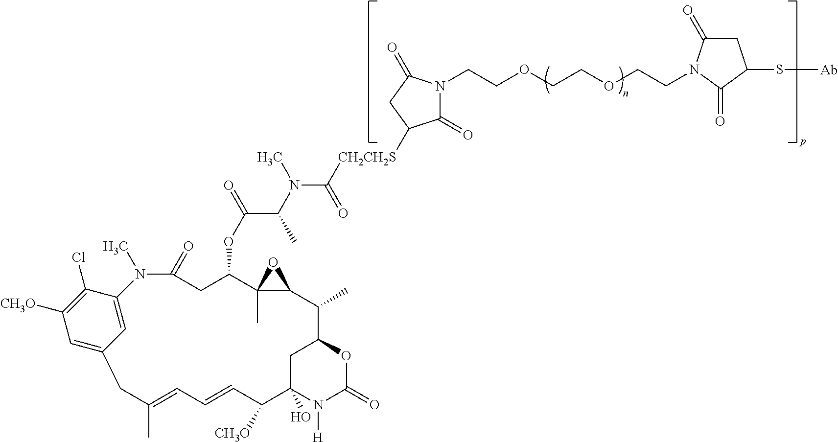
C1C(=O)N(CCOCCOCCN2C(=O)C([CH2CH2S]C(N(C(C(OC3CC(=O)N(C)C4=CC(=CC([CH3O])=C4Cl)CC(C)=CC=CC([CH3O])C4(O)CC(C(C)C5C3(C)O5)OC(=O)N4[H])=O)C)C)=O)CC2=O)C(=O)C1S[Ab]
